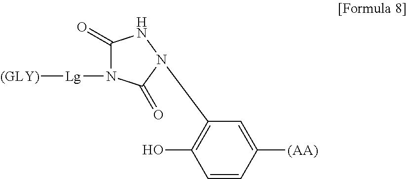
C1(=O)N([Lg][(GLY)])C(=O)N(C2=C(O)C=CC([(AA)])=C2)N1
